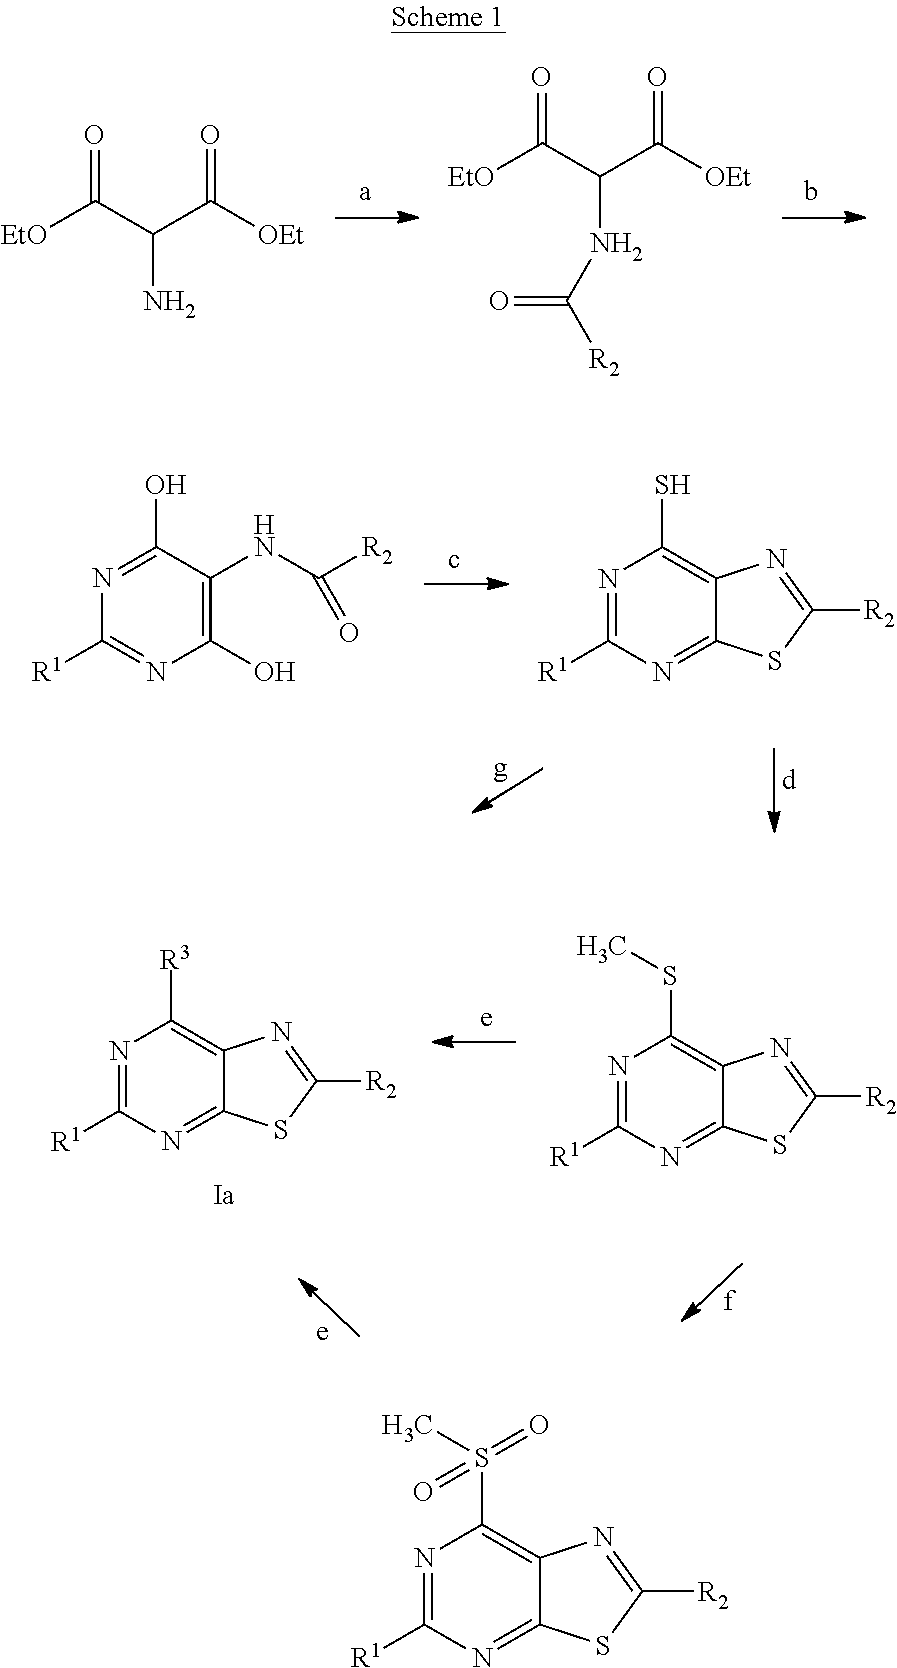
N1=C([R1])N=C2C(=C1S(C)(=O)=O)N=C([R2])S2.[EtO]C(C(N)C([OEt])=O)=O.[EtO]C(C(NC([R2])=O)C([OEt])=O)=O.N1=C(O)C(NC([R2])=O)=C(O)N=C1[R1].N1=C([R1])N=C2C(=C1S)N=C([R2])S2.N1=C([R1])N=C2C(=C1[R3])N=C([R2])S2.N1=C([R1])N=C2C(=C1SC)N=C([R2])S2
